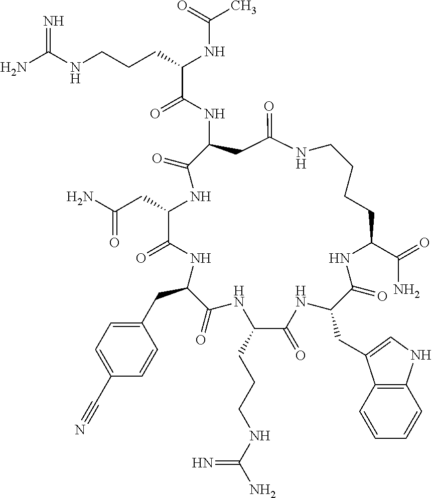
NC(NCCCC(NC(C)=O)C(=O)NC1CC(=O)NCCCCC(C(=O)N)NC(=O)C(CC2=CNC3=C2C=CC=C3)NC(=O)C(CCCNC(N)=N)NC(=O)C(CC2=CC=C(C#N)C=C2)NC(=O)C(CC(N)=O)NC1=O)=N
